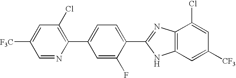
C1=NC(C2=CC=C(C3=NC4=C(N3)C=C([CF3])C=C4Cl)C(F)=C2)=C(Cl)C=C1[F3C]
